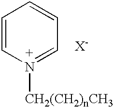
C1=CN([CH2(CH2)nCH3])=CC=C1.[X-]
